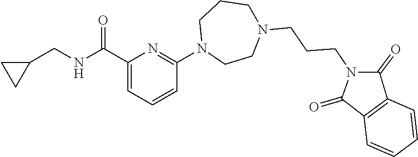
C(NC(=O)C1=CC=CC(N2CCN(CCCN3C(=O)C4=C(C3=O)C=CC=C4)CCC2)=N1)C1CC1
